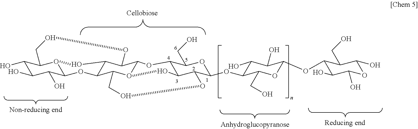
C1(O)C(O)C(O)C2O3C1COOC1C(O3)C(O2)C2O3C1OC1C(O3)C(C(OC3C(O)C(O)C(OC4C(O)C(O)OC(O)C4CO)OC3CO)OC1CO)OOC2
